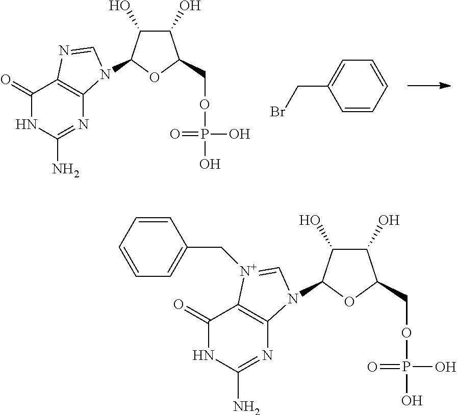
C1(=O)NC(N)=NC2=C1N=CN2C1C(O)C(O)C(COP(O)(O)=O)O1.C1=CC=CC=C1CBr.C1(=O)NC(N)=NC2=C1[N+](CC1=CC=CC=C1)=CN2C1C(O)C(O)C(COP(O)(O)=O)O1
